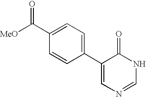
C1(C2=CC=C(C([MeO])=O)C=C2)=CN=CNC1=O
